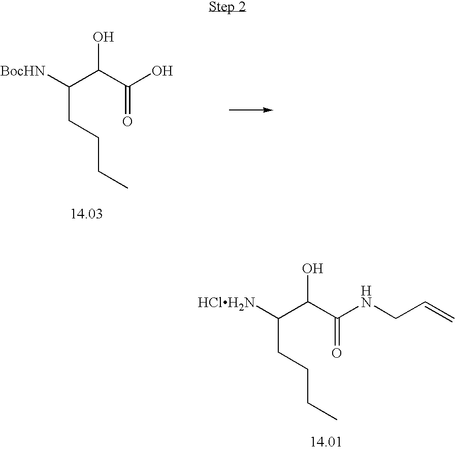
[BocHN]C(C(C(O)=O)O)CCCC.[HClH2N]C(C(C(NCC=C)=O)O)CCCC
